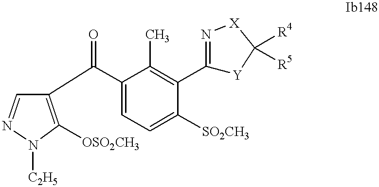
C1(C(C2=CC=C([SO2CH3])C(C3=N[X]C([R4])([R5])[Y]3)=C2C)=O)=C([OSO2CH3])N([C2H5])N=C1
